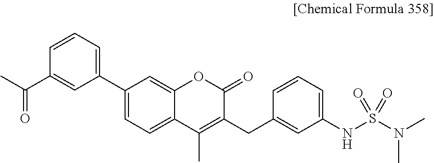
C1=C2C(=CC=C1C1=CC=CC(C(C)=O)=C1)C(C)=C(CC1=CC(NS(N(C)C)(=O)=O)=CC=C1)C(=O)O2
